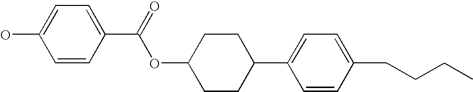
C1CC(C2=CC=C(CCCC)C=C2)CCC1OC(C1=CC=C(O)C=C1)=O
